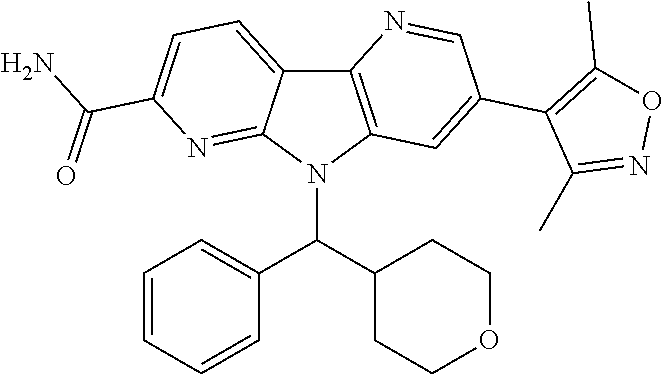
C12=C(N(C(C3CCOCC3)C3=CC=CC=C3)C3=NC(C(N)=O)=CC=C13)C=C(C1=C(C)ON=C1C)C=N2
